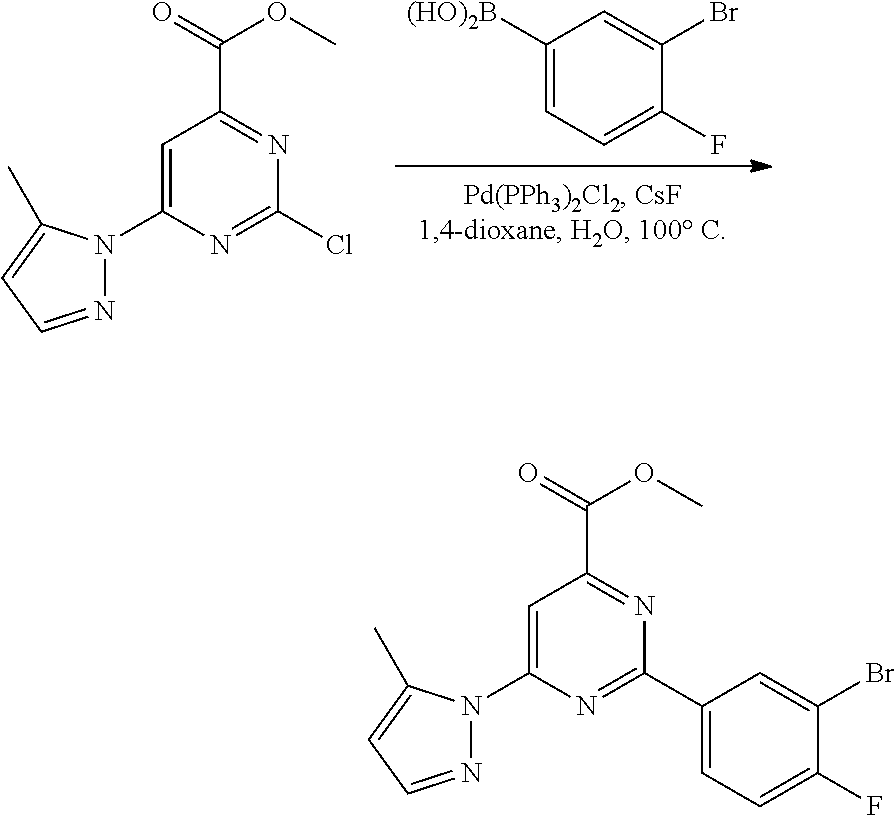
C1([(HO)2B])=CC=C(F)C(Br)=C1.C1=C(N2N=CC=C2C)N=C(Cl)N=C1C(=O)OC.C1=C(N2N=CC=C2C)N=C(C2=CC=C(F)C(Br)=C2)N=C1C(=O)OC
